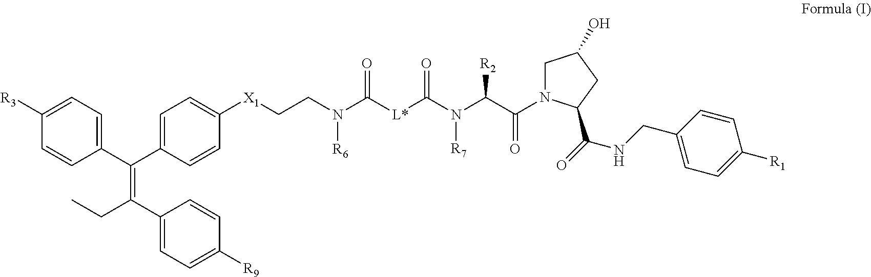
C1([R3])=CC=C(C(C2=CC=C([X1]CCN(C([L*]C(N(C(C(N3CC(O)CC3C(NCC3=CC=C([R1])C=C3)=O)=O)[R2])[R7])=O)=O)[R6])C=C2)=C(C2=CC=C([R9])C=C2)CC)C=C1
